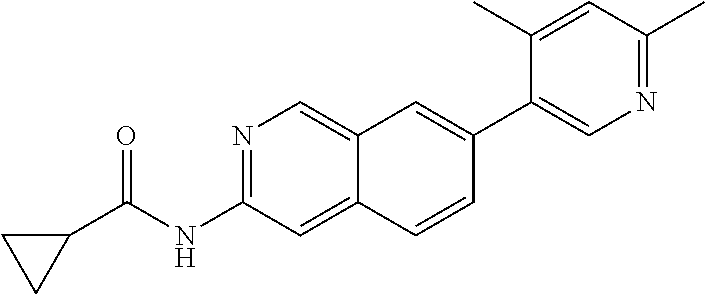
N1=C(NC(=O)C2CC2)C=C2C(=C1)C=C(C1=CN=C(C)C=C1C)C=C2
